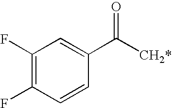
C1(F)=C(F)C=CC(C([CH2*])=O)=C1
